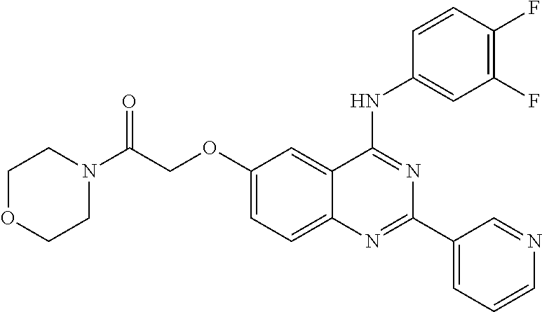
C1(OCC(N2CCOCC2)=O)=CC=C2C(=C1)C(NC1=CC(F)=C(F)C=C1)=NC(C1=CC=CN=C1)=N2
